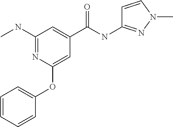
CNC1=NC(OC2=CC=CC=C2)=CC(C(NC2=NN(C)C=C2)=O)=C1
